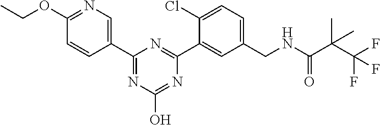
C1(C2=CN=C(OCC)C=C2)=NC(O)=NC(C2=CC(CNC(C(C(F)(F)F)(C)C)=O)=CC=C2Cl)=N1
